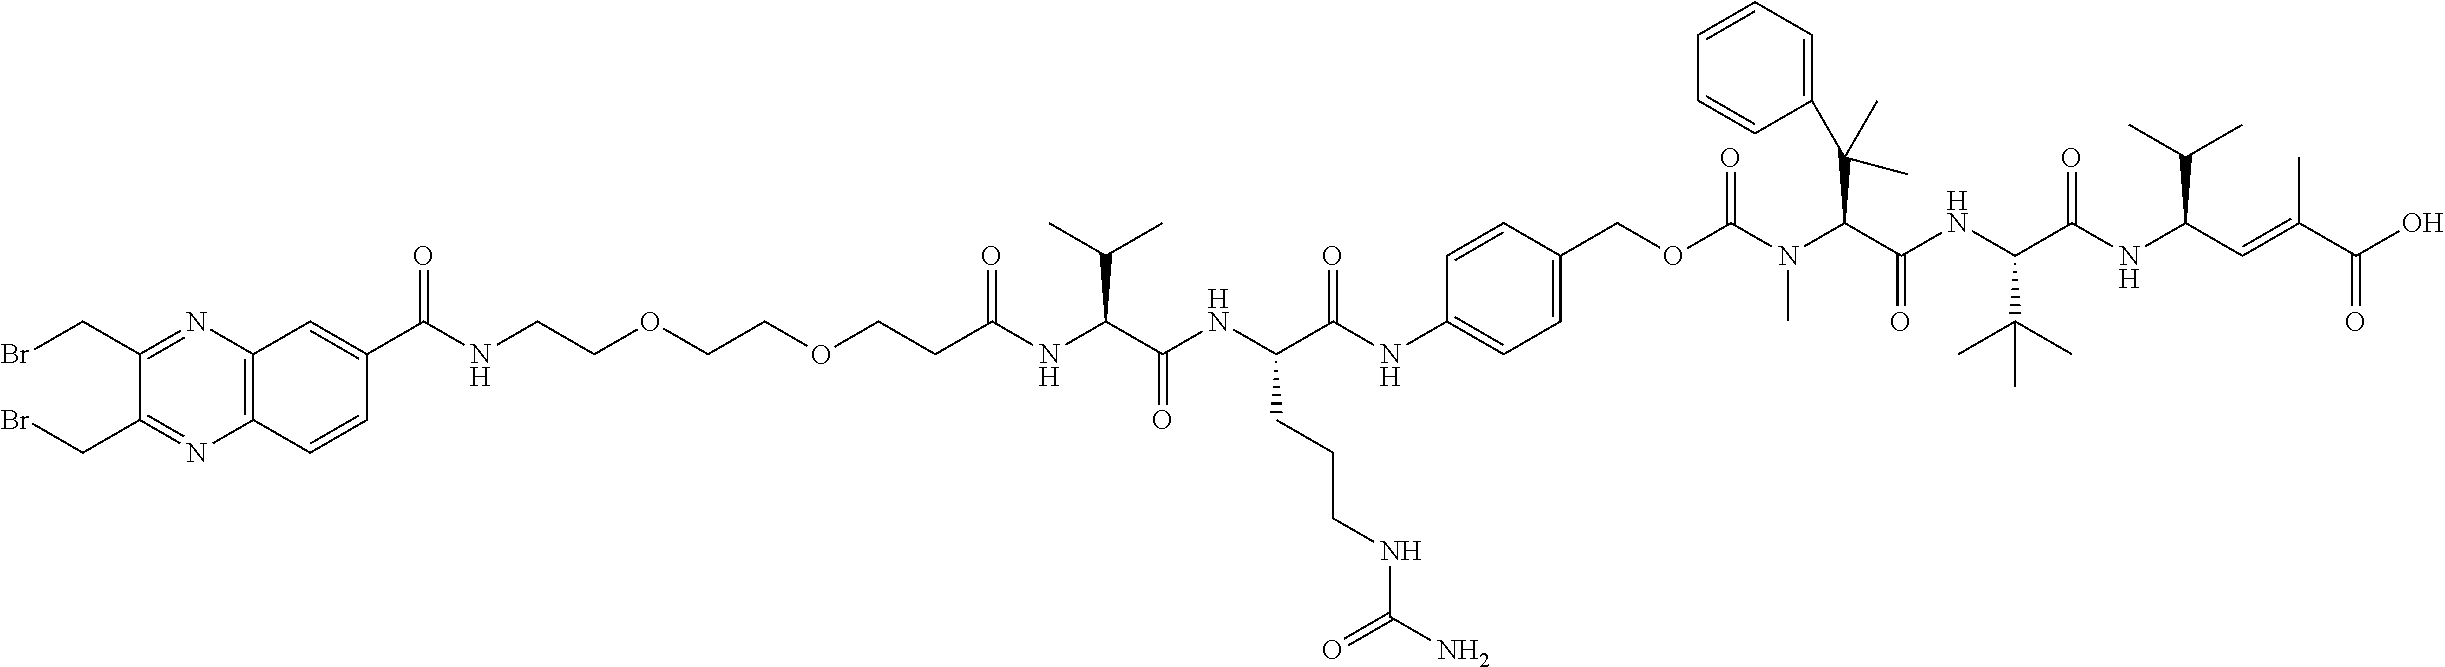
C12=C(C=CC(C(NCCOCCOCCC(NC(C(NC(C(NC3=CC=C(COC(N(C(C(NC(C(NC(C=C(C(O)=O)C)C(C)C)=O)C(C)(C)C)=O)C(C4=CC=CC=C4)(C)C)C)=O)C=C3)=O)CCCNC(N)=O)=O)C(C)C)=O)=O)=C1)N=C(CBr)C(CBr)=N2
